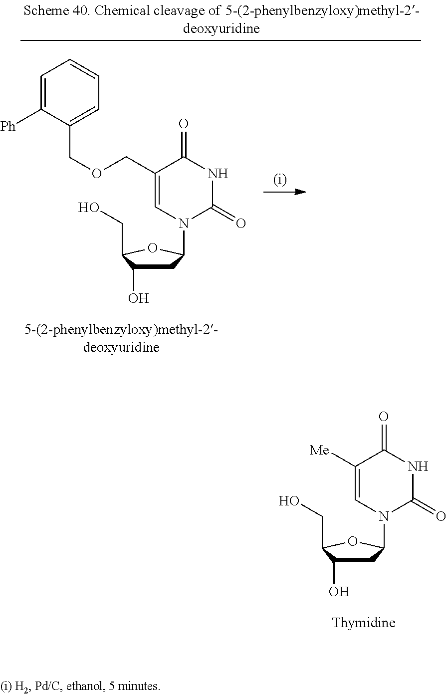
C1C(O)C(CO)OC1N1C(=O)NC(=O)C([Me])=C1.C1C(O)C(CO)OC1N1C(=O)NC(=O)C(COCC2=CC=CC=C2[Ph])=C1
